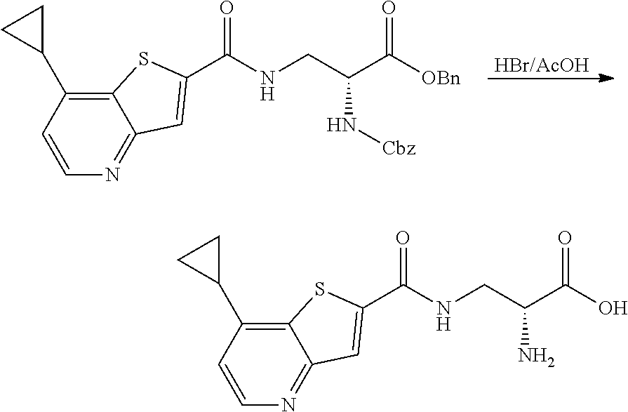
[HBr/AcOH].C1=CC(C2CC2)=C2C(=N1)C=C(C(NCC(C([OBn])=O)N[Cbz])=O)S2.C1=CC(C2CC2)=C2C(=N1)C=C(C(NCC(C(O)=O)N)=O)S2
